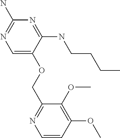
C1(NCCCC)=NC(N)=NC=C1OCC1=NC=CC(OC)=C1OC
